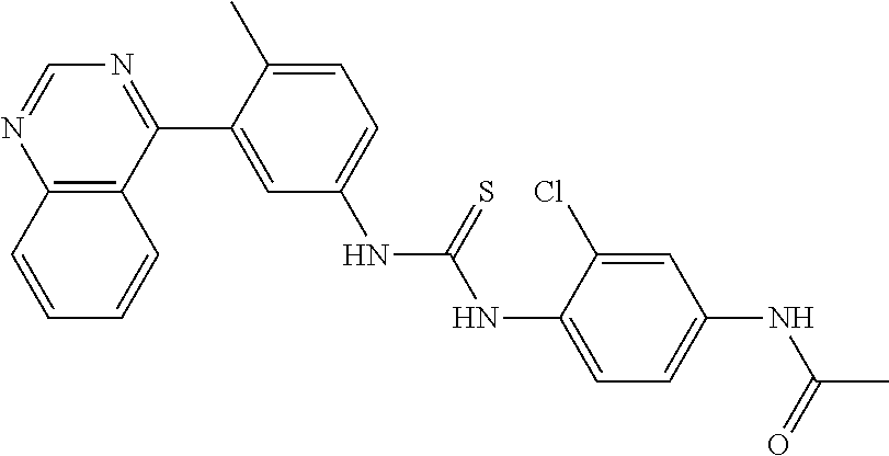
C12=C(C(C3=CC(NC(=S)NC4=CC=C(NC(C)=O)C=C4Cl)=CC=C3C)=NC=N1)C=CC=C2
